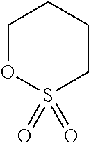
C1OS(=O)(=O)CCC1
